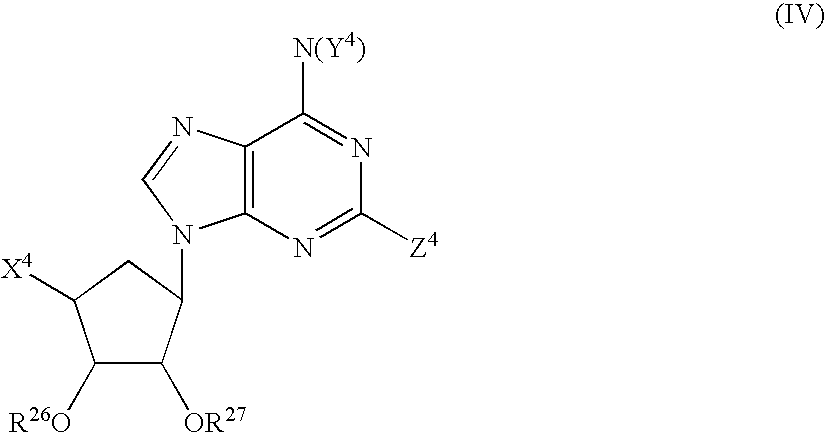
C1([R26O])C([OR27])C(N2C3=C(N=C2)C([N(Y4)])=NC([Z4])=N3)CC1[X4]
